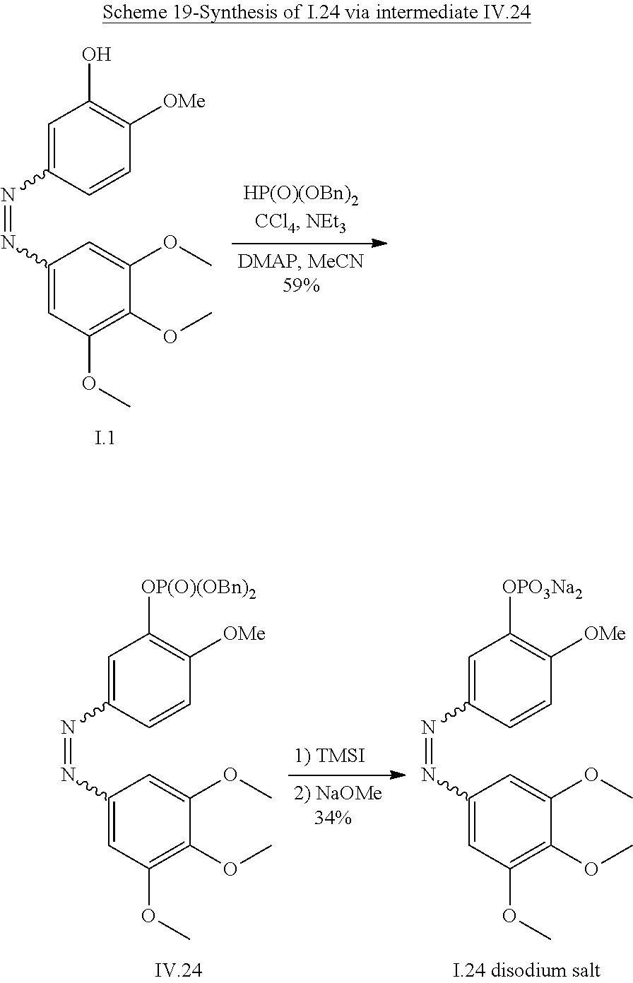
C1=C(N=NC2=CC(OC)=C(OC)C(OC)=C2)C=CC([OMe])=C1O.C1=C(N=NC2=CC(OC)=C(OC)C(OC)=C2)C=CC([OMe])=C1[OP(O)(OBn)2].C1=C(N=NC2=CC(OC)=C(OC)C(OC)=C2)C=CC([OMe])=C1[OPO3Na2]
